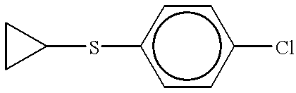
C1CC1Sc1ccc(Cl)cc1
